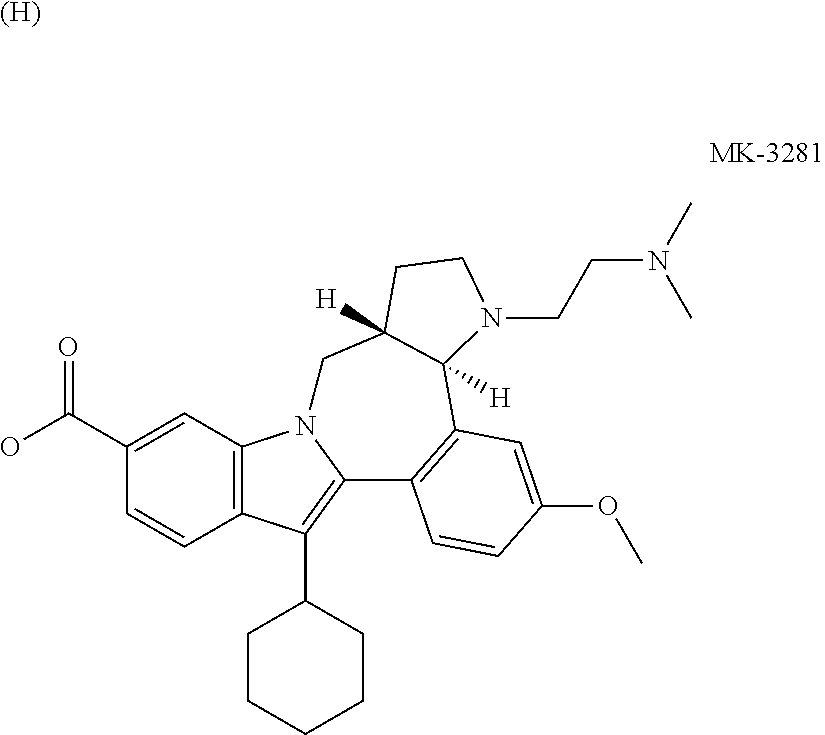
C1(C(O)=O)=CC2=C(C=C1)C(C1CCCCC1)=C1N2CC2([H])C([H])(C3=C1C=CC(OC)=C3)N(CCN(C)C)CC2.[(H)]
